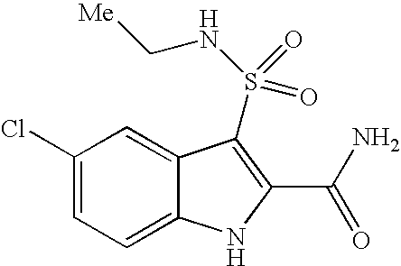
C1(Cl)=CC=C2C(=C1)C(S(NC[Me])(=O)=O)=C(C(N)=O)N2
